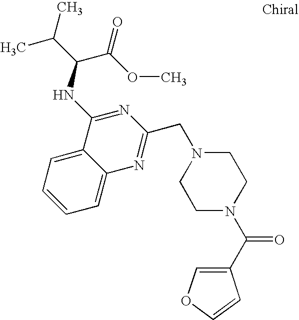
C1=C2C(=CC=C1)C(NC(C(C)C)C(OC)=O)=NC(CN1CCN(C(C3=COC=C3)=O)CC1)=N2
